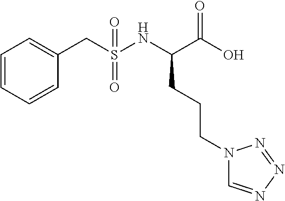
C1=CC=CC(CS(NC(C(=O)O)CCCN2C=NN=N2)(=O)=O)=C1
